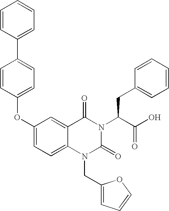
C1=CC(C2=CC=C(OC3=CC=C4C(=C3)C(=O)N(C(C(O)=O)CC3=CC=CC=C3)C(=O)N4CC3=CC=CO3)C=C2)=CC=C1
